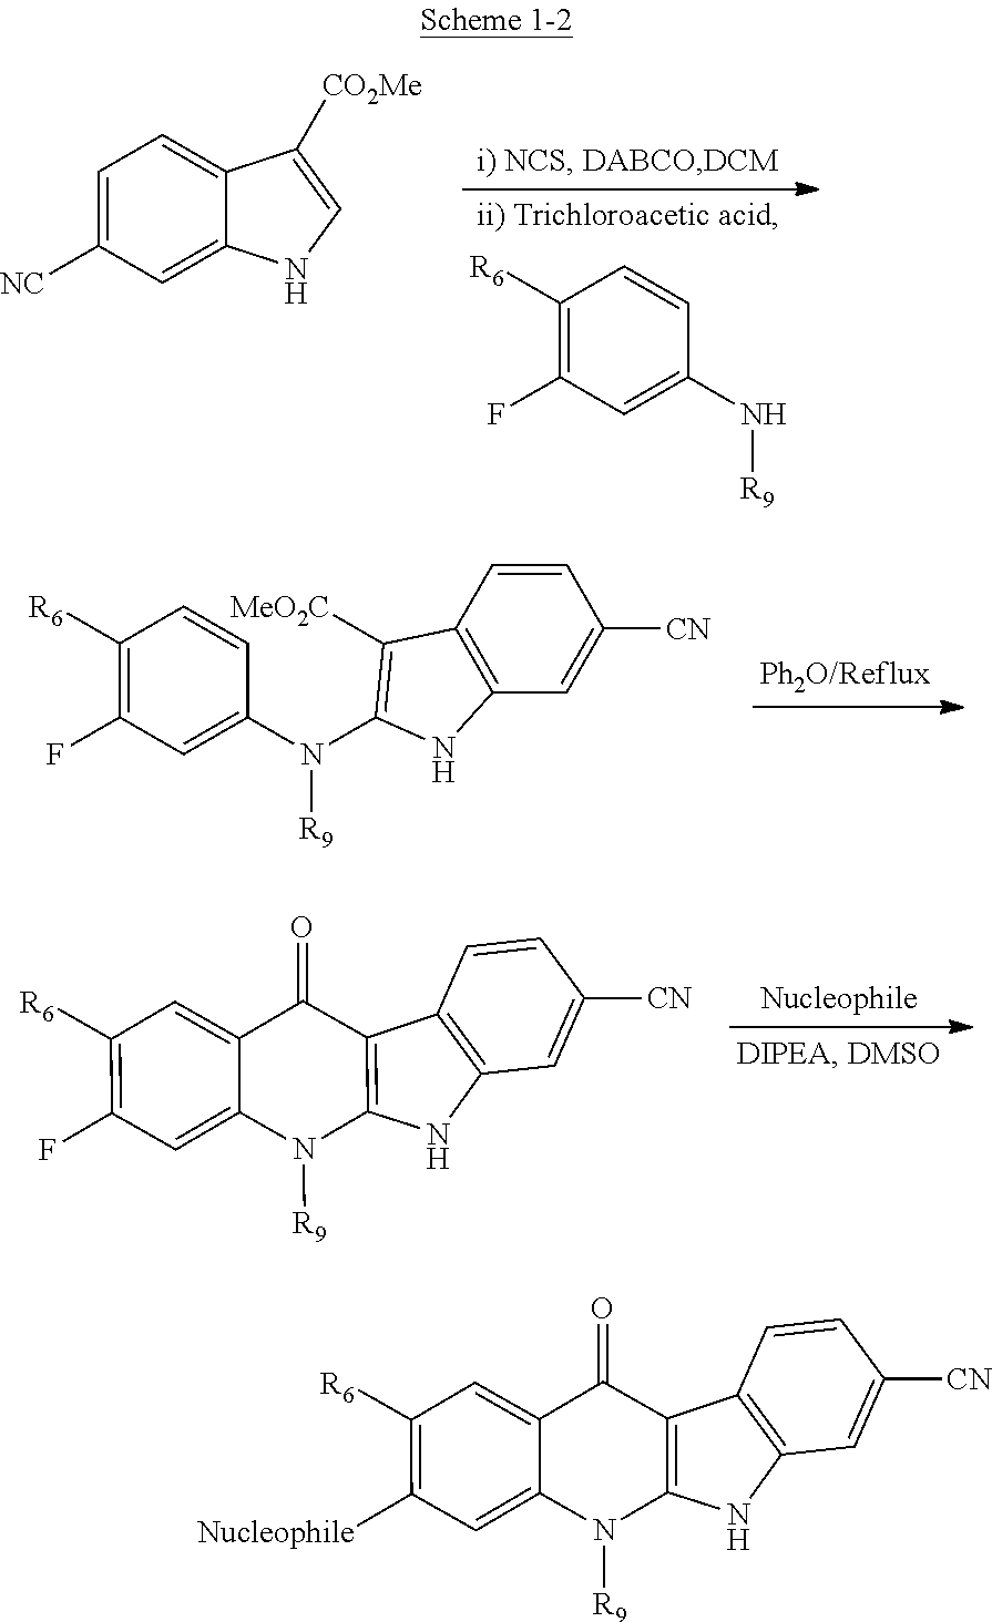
C1([R6])=C([Nucleophile])C=C2C(=C1)C(=O)C1=C(N2[R9])NC2=C1C=CC([CN])=C2.C1([R6])=C(F)C=C(N[R9])C=C1.C1=C([NC])C=C2C(=C1)C([CO2Me])=CN2.C1([R6])=C(F)C=C(N([R9])C2=C([MeO2C])C3=C(C=C([CN])C=C3)N2)C=C1.C1([R6])=C(F)C=C2C(=C1)C(=O)C1=C(N2[R9])NC2=C1C=CC([CN])=C2
